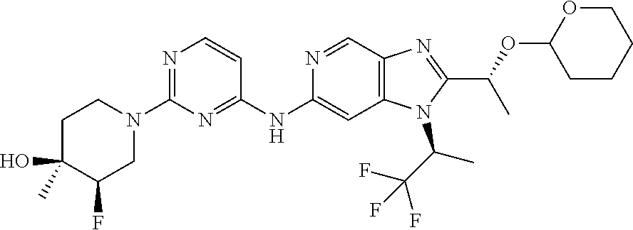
N1=C(N2CCC(O)(C)C(F)C2)N=C(NC2=CC3=C(C=N2)N=C(C(OC2CCCCO2)C)N3C(C(F)(F)F)C)C=C1
